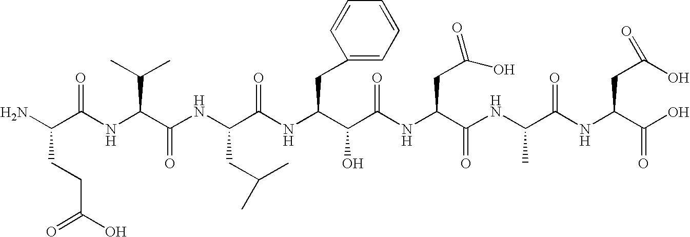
NC(C(NC(C(NC(C(NC(C(C(NC(C(NC(C(NC(C(O)=O)CC(O)=O)=O)C)=O)CC(O)=O)=O)O)CC1=CC=CC=C1)=O)CC(C)C)=O)C(C)C)=O)CCC(O)=O
